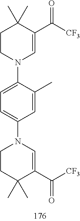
C1CN(C2=CC=C(N3CCC(C)(C)C(C([CF3])=O)=C3)C=C2C)C=C(C([CF3])=O)C1(C)C
